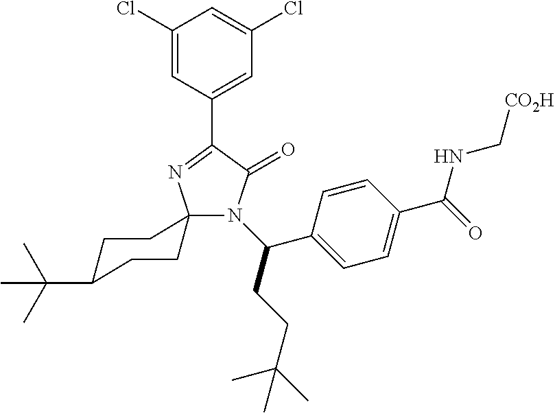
C1(Cl)=CC(C2=NC3(CCC(C(C)(C)C)CC3)N(C(C3=CC=C(C(=O)NC[CO2H])C=C3)CCC(C)(C)C)C2=O)=CC(Cl)=C1
